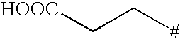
[HOOC]CC[#]
